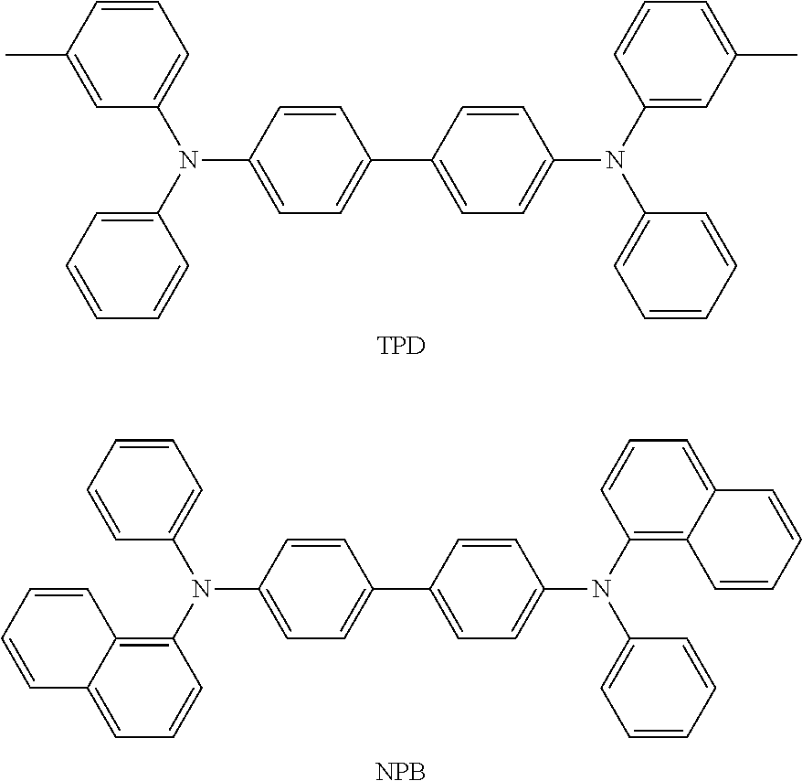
C1=CC(N(C2=CC=CC(C)=C2)C2=CC=CC=C2)=CC=C1C1=CC=C(N(C2=CC(C)=CC=C2)C2=CC=CC=C2)C=C1.[TPD].C1=CC(N(C2=CC=CC=C2)C2=C3C(=CC=C2)C=CC=C3)=CC=C1C1=CC=C(N(C2=C3C(=CC=C2)C=CC=C3)C2=CC=CC=C2)C=C1.[NPB]
